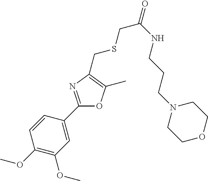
C1=CC(C2=NC(CSCC(NCCCN3CCOCC3)=O)=C(C)O2)=CC(OC)=C1OC
